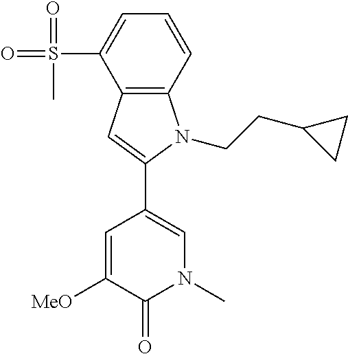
C1(C2=CN(C)C(=O)C([MeO])=C2)=CC2=C(N1CCC1CC1)C=CC=C2S(=O)(=O)C
